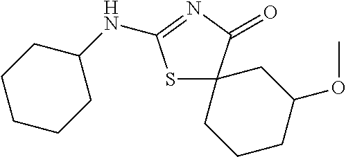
S1C2(C(=O)N=C1NC1CCCCC1)CCCC(OC)C2
